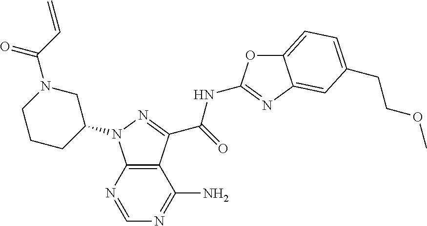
C12=C(N=CN=C1N)N(C1CN(C(C=C)=O)CCC1)N=C2C(=O)NC1=NC2=CC(CCOC)=CC=C2O1
